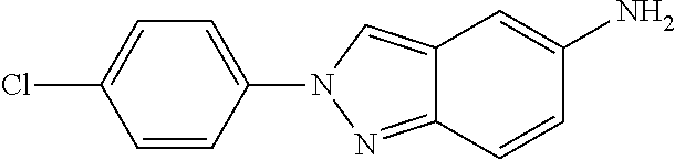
C1=C(Cl)C=CC(N2N=C3C(=C2)C=C(N)C=C3)=C1
